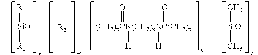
[R1][SiO]([R1])C.[(CH2)xCN(CH2)xNC(CH2)x](=O)([H])([H])=O.C[SiO](C)C
